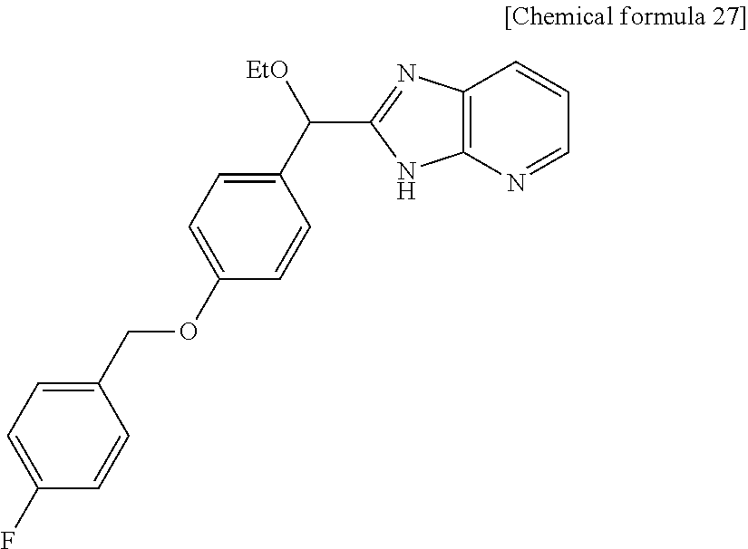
C1(COC2=CC=C(C([EtO])C3=NC4=C(N3)N=CC=C4)C=C2)=CC=C(F)C=C1
